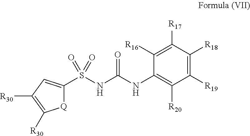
[Q]1C(S(NC(NC2=C([R20])C([R19])=C([R18])C([R17])=C2[R16])=O)(=O)=O)=CC([R30])=C1[R30]
